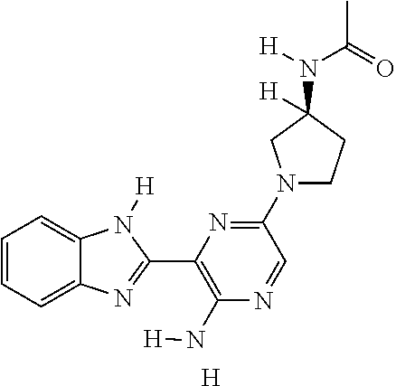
[H].C1=CC=C2C(=C1)N([H])C(C1=C(N[H])N=CC(N3CCC([H])(N(C(C)=O)[H])C3)=N1)=N2
